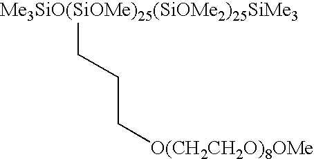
[Me3SiO(SiOMe)25(SiOMe2)25SiMe3]CCC[O(CH2CH2O)8OMe]
